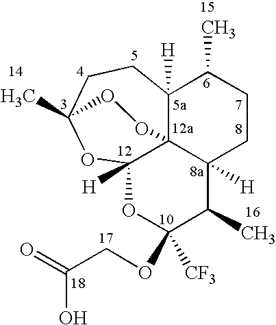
C12([H])C34C([H])(CCC1C)C(C)C(OCC(=O)O)([CF3])OC3([H])OC(C)(CC2)OO4
